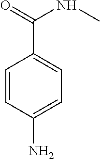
C1=CC(N)=CC=C1C(=O)NC
